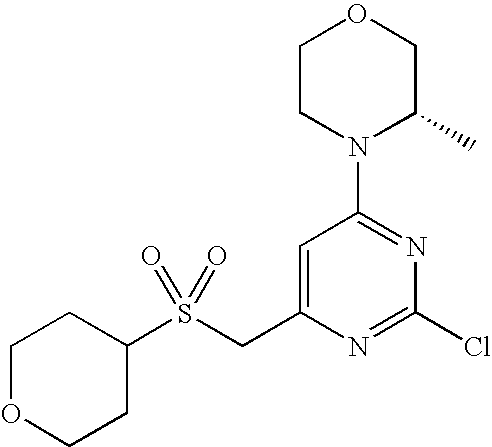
C1CN(C2=NC(Cl)=NC(CS(C3CCOCC3)(=O)=O)=C2)C(C)CO1
